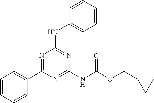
N(C1=CC=CC=C1)C1=NC(NC(OCC2CC2)=O)=NC(C2=CC=CC=C2)=N1
